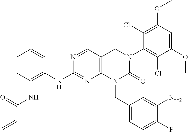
C1(NC2=C(NC(C=C)=O)C=CC=C2)=NC2=C(CN(C3=C(Cl)C(OC)=CC(OC)=C3Cl)C(=O)N2CC2=CC=C(F)C(N)=C2)C=N1
